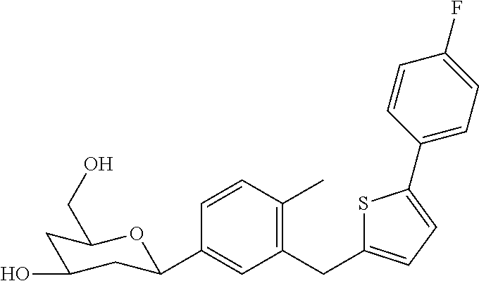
C1(CC2=CC=C(C3=CC=C(F)C=C3)S2)=C(C)C=CC(C2CC(O)CC(CO)O2)=C1
